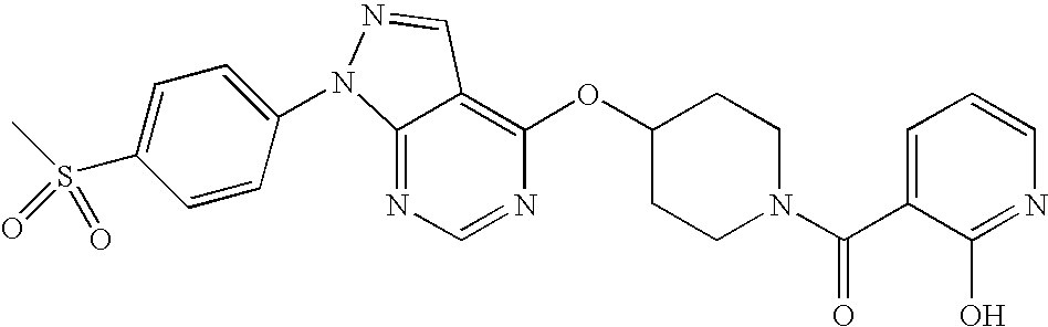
C12=NC=NC(OC3CCN(C(C4=CC=CN=C4O)=O)CC3)=C1C=NN2C1=CC=C(S(C)(=O)=O)C=C1
